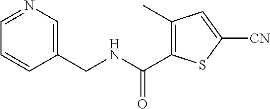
C1(CNC(=O)C2=C(C)C=C([CN])S2)=CN=CC=C1
